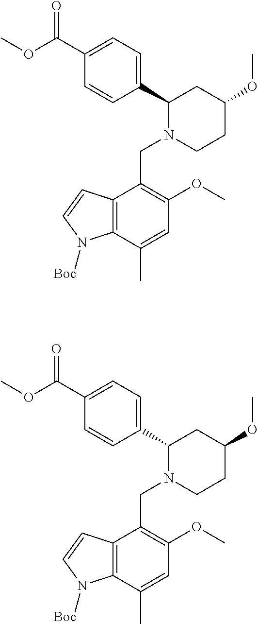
C1(C2N(CC3=C(OC)C=C(C)C4=C3C=CN4[Boc])CCC(OC)C2)=CC=C(C(OC)=O)C=C1.C1(C2N(CC3=C(OC)C=C(C)C4=C3C=CN4[Boc])CCC(OC)C2)=CC=C(C(OC)=O)C=C1
